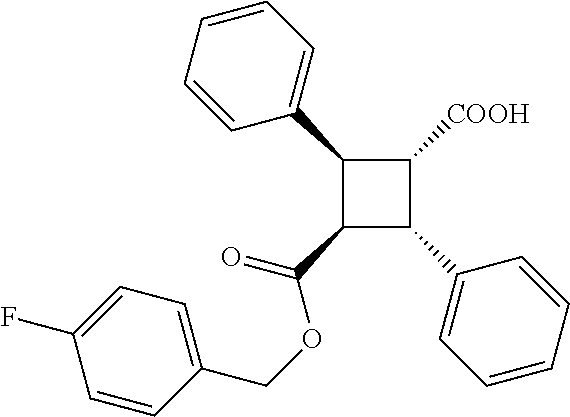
C1(C2=CC=CC=C2)C(C(OCC2=CC=C(F)C=C2)=O)C(C2=CC=CC=C2)C1[COOH]
